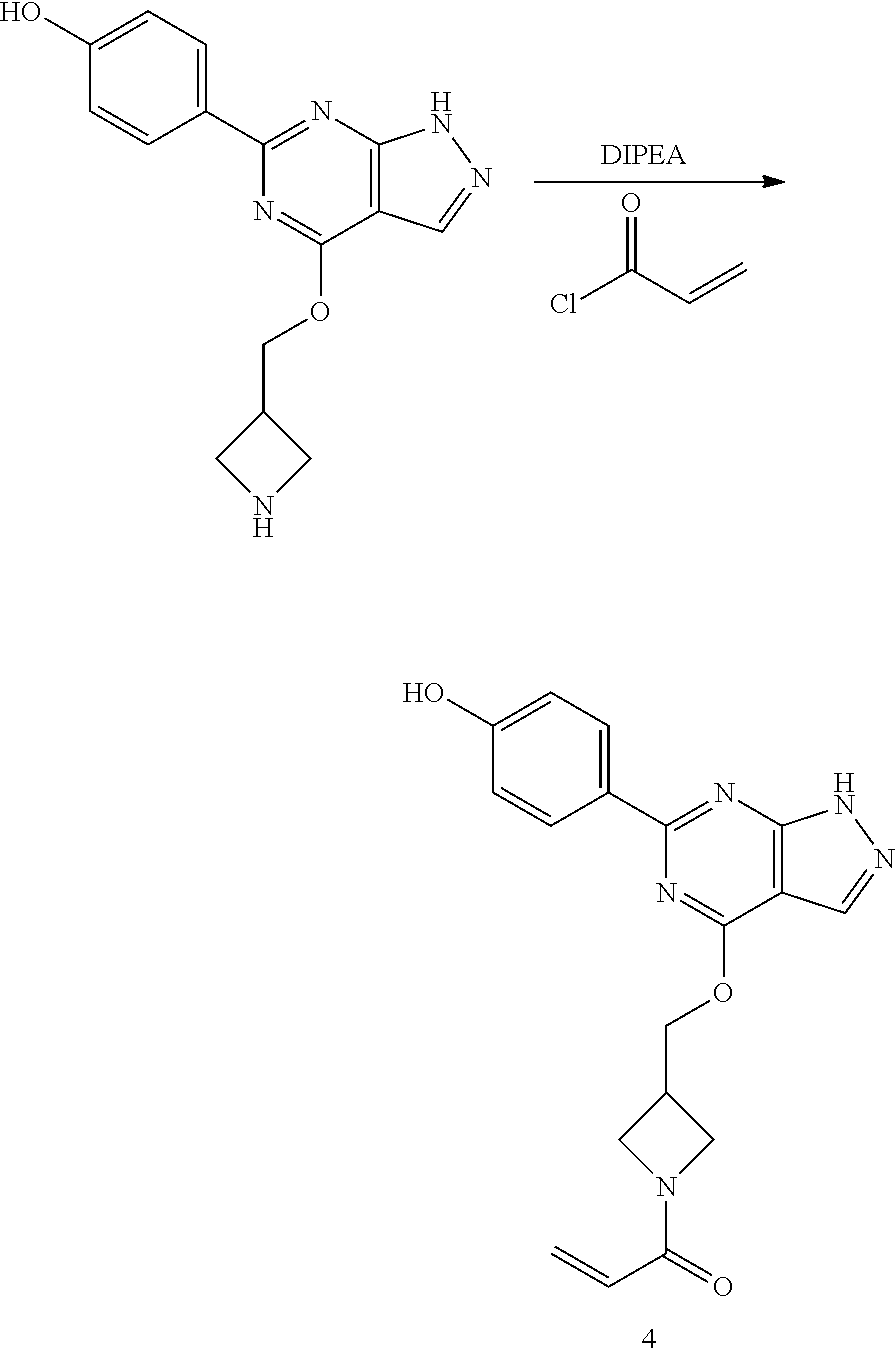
C12=C(C(OCC3CNC3)=NC(C3=CC=C(O)C=C3)=N1)C=NN2.O=C(C=C)Cl.C12=C(C(OCC3CN(C(C=C)=O)C3)=NC(C3=CC=C(O)C=C3)=N1)C=NN2
